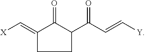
[X]C=C1C(=O)C(C(C=C[Y])=O)CC1
